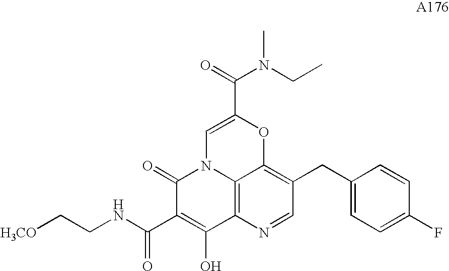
C1=NC2=C3C(=C1CC1=CC=C(F)C=C1)OC(C(=O)N(CC)C)=CN3C(=O)C(C(NCC[H3CO])=O)=C2O
